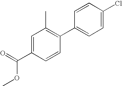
C1=C(C(=O)OC)C=CC(C2=CC=C(Cl)C=C2)=C1C
